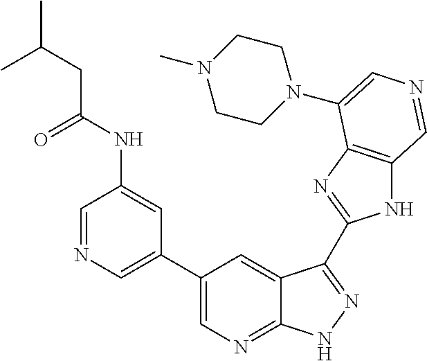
C1(C2=CN=CC(NC(CC(C)C)=O)=C2)=CN=C2C(=C1)C(C1=NC3=C(N1)C=NC=C3N1CCN(C)CC1)=NN2
